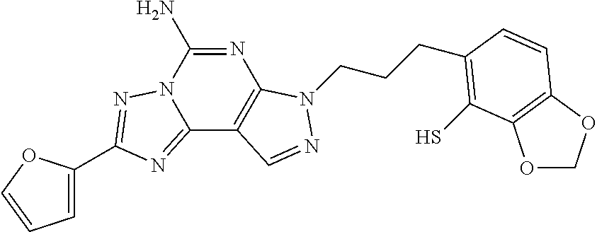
N1=C(N)N2C(=NC(C3=CC=CO3)=N2)C2=C1N(CCCC1=C(S)C3=C(OCO3)C=C1)N=C2
